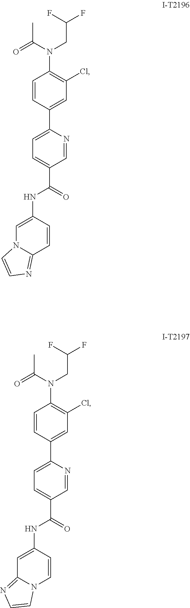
C1=C(NC(C2=CC=C(C3=CC(Cl)=C(N(C(=O)C)CC(F)F)C=C3)N=C2)=O)C=CC2=NC=CN12.C1=C(NC(C2=CC=C(C3=CC(Cl)=C(N(C(=O)C)CC(F)F)C=C3)N=C2)=O)C=CN2C1=NC=C2
